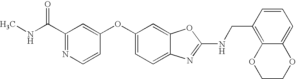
CNC(C1=NC=CC(OC2=CC=C3C(=C2)OC(NCC2=C4C(=CC=C2)OCCO4)=N3)=C1)=O
